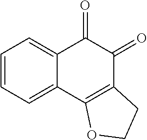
C1=CC=C2C(=C1)C(=O)C(=O)C1=C2OCC1
